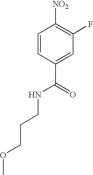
C1=CC(C(=O)NCCCOC)=CC(F)=C1[NO2]
